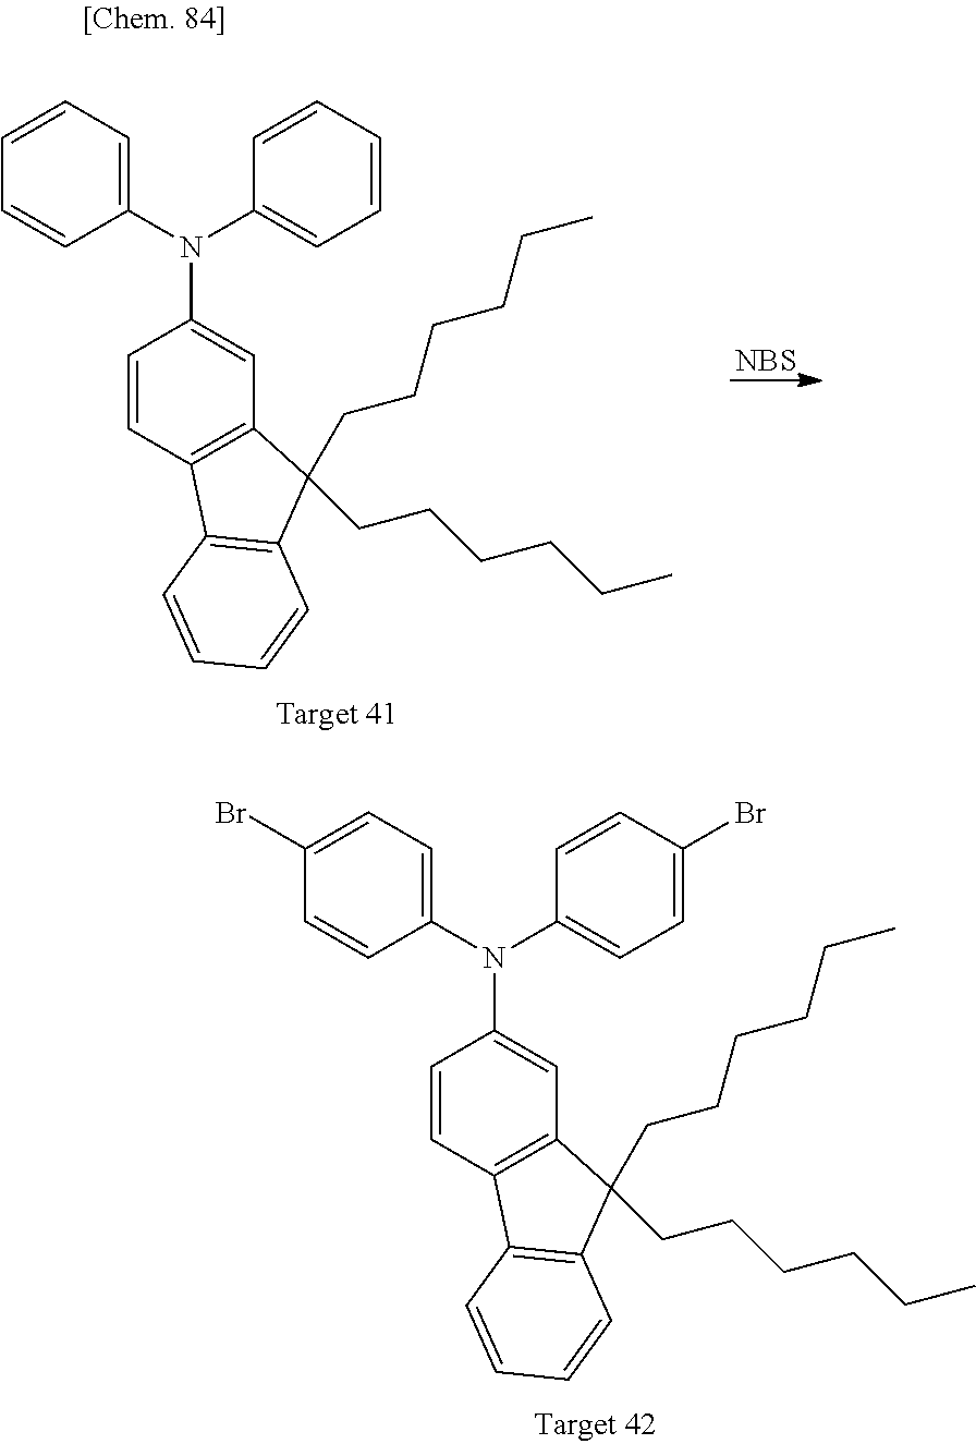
C1=CC2=C(C=C1N(C1=CC=CC=C1)C1=CC=CC=C1)C(CCCCCC)(CCCCCC)C1=C2C=CC=C1.[NBS].C1=CC2=C(C=C1N(C1=CC=C(Br)C=C1)C1=CC=C(Br)C=C1)C(CCCCCC)(CCCCCC)C1=C2C=CC=C1
